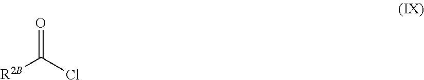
O=C(Cl)[R2B]
